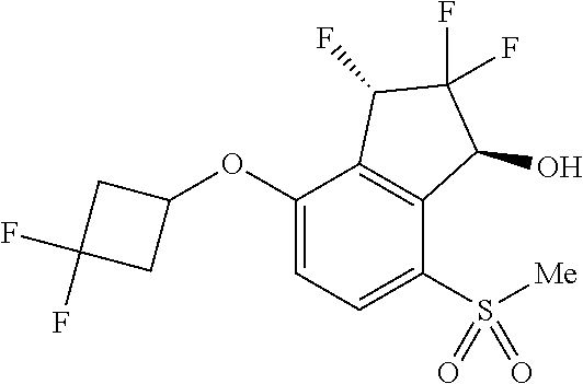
C1(OC2CC(F)(F)C2)=CC=C(S([Me])(=O)=O)C2=C1C(F)C(F)(F)C2O
